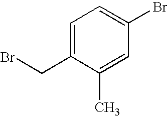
C1=C(CBr)C(C)=CC(Br)=C1
